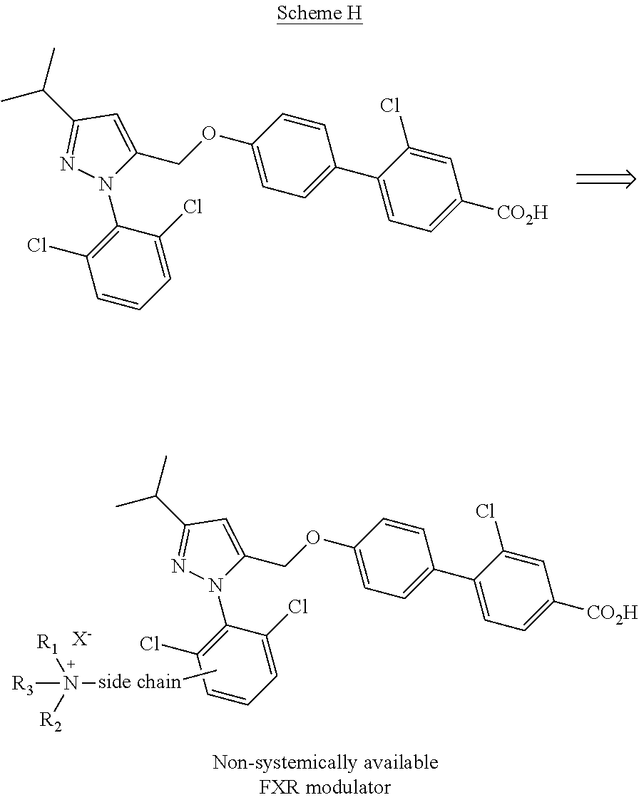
C(C1=NN(C2=C(Cl)C=CC=C2Cl)C(COC2=CC=C(C3=CC=C([CO2H])C=C3Cl)C=C2)=C1)(C)C.C[side chain]N([R2])([R1])[R3].[X-].C(C1=NN(C2=C(Cl)C=CC=C2Cl)C(COC2=CC=C(C3=CC=C([CO2H])C=C3Cl)C=C2)=C1)(C)C
